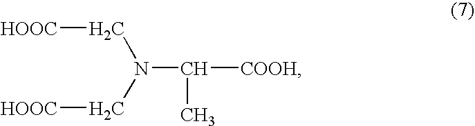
C([COOH])(C)N(C[HOOC])C[HOOC]
